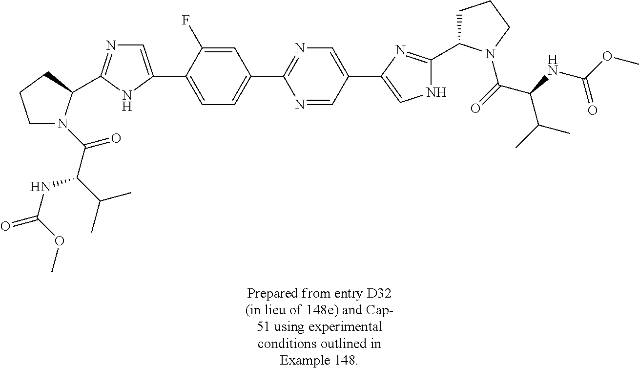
C1N(C(=O)C(C(C)C)NC(=O)OC)C(C2=NC=C(C3=CC=C(C4=NC=C(C5=CNC(C6CCCN6C(=O)C(NC(OC)=O)C(C)C)=N5)C=N4)C=C3F)N2)CC1
